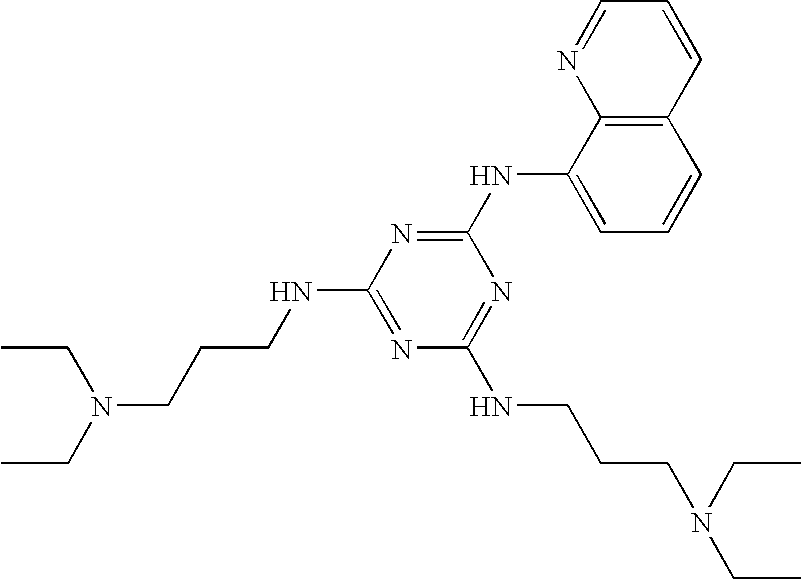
C1(NC2=NC(NCCCN(CC)CC)=NC(NCCCN(CC)CC)=N2)=CC=CC2=C1N=CC=C2
